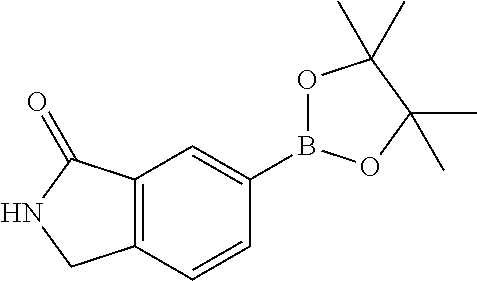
C12=C(C=CC(B3OC(C)(C)C(C)(C)O3)=C1)CNC2=O
